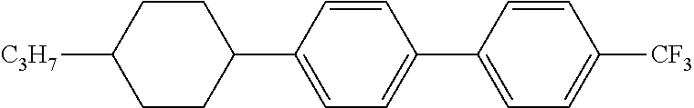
C1=CC(C2CCC([C3H7])CC2)=CC=C1C1=CC=C([CF3])C=C1
